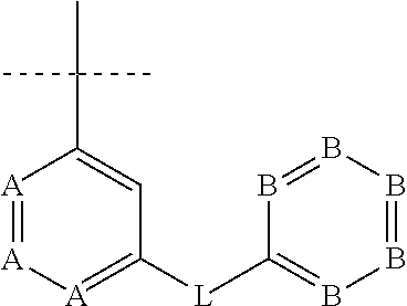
[A]1=[A][A]=C([L]C2=BB=BB=B2)C=C1C(C)(C)C
